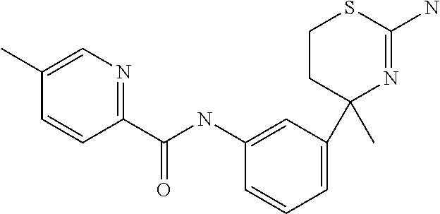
C1(C)=CN=C(C(NC2=CC(C3(C)N=C(N)SCC3)=CC=C2)=O)C=C1
